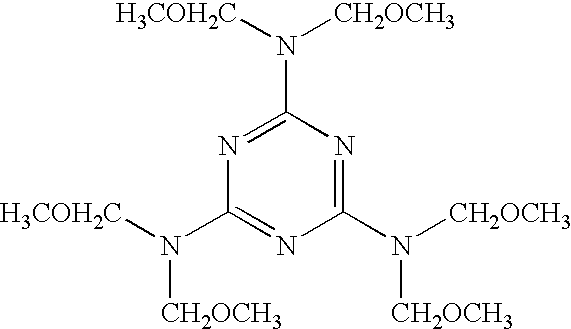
C1(N([CH2OCH3])[CH2OCH3])=NC(N([H3COH2C])[CH2OCH3])=NC(N([H3COH2C])[CH2OCH3])=N1
